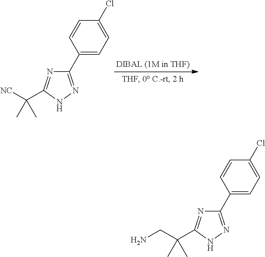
C1(C2=CC=C(Cl)C=C2)=NNC(C([NC])(C)C)=N1.C1(C2=CC=C(Cl)C=C2)=NNC(C(CN)(C)C)=N1
